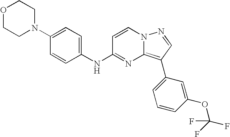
C1(NC2=NC3=C(C4=CC=CC(OC(F)(F)F)=C4)C=NN3C=C2)=CC=C(N2CCOCC2)C=C1
